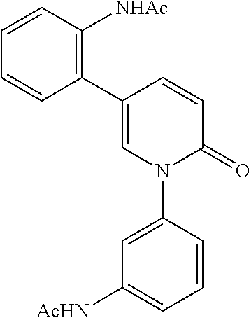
C1(C2=C([NHAc])C=CC=C2)=CN(C2=CC([AcHN])=CC=C2)C(=O)C=C1
